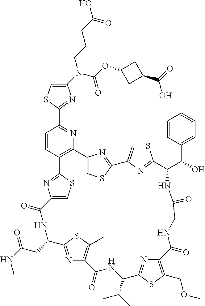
C1(N(C(=O)OC2CC(C(=O)O)C2)CCCC(O)=O)=CSC(C2=NC3=C(C=C2)C2=NC(=CS2)C(=O)NC(CC(NC)=O)C2=NC(=C(C)S2)C(=O)NC(C(C)C)C2=NC(=C(COC)S2)C(=O)NCC(=O)NC(C(C2=CC=CC=C2)O)C2=NC(=CS2)C2=NC3=CS2)=N1
